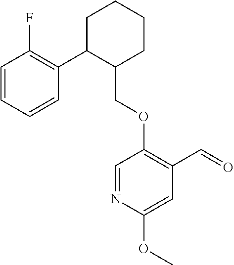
C1C(C2=C(F)C=CC=C2)C(COC2=C(C=O)C=C(OC)N=C2)CCC1
